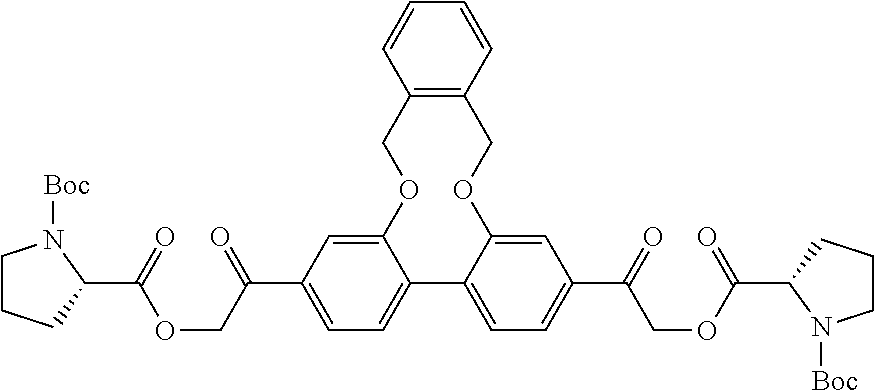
C12=CC(C(COC(=O)C3CCCN3[Boc])=O)=CC=C1C1=CC=C(C(=O)COC(=O)C3CCCN3[Boc])C=C1OCC1=C(CO2)C=CC=C1
